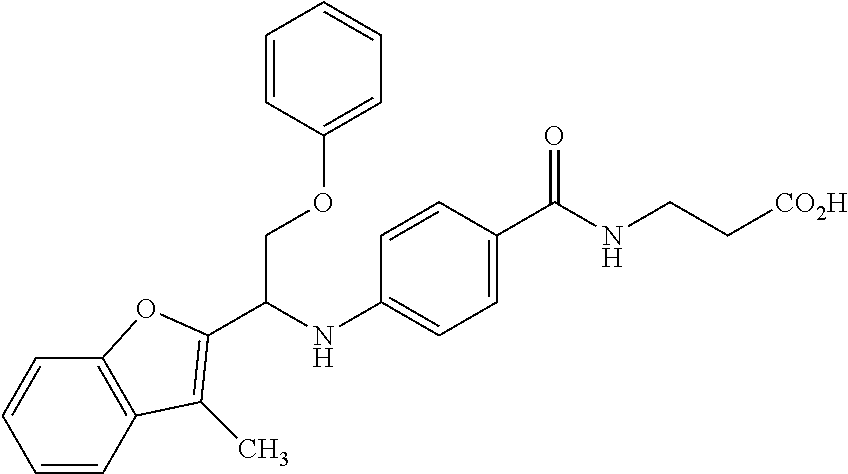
N(C1=CC=C(C(=O)NCC[CO2H])C=C1)C(COC1=CC=CC=C1)C1=C(C)C2=C(C=CC=C2)O1
